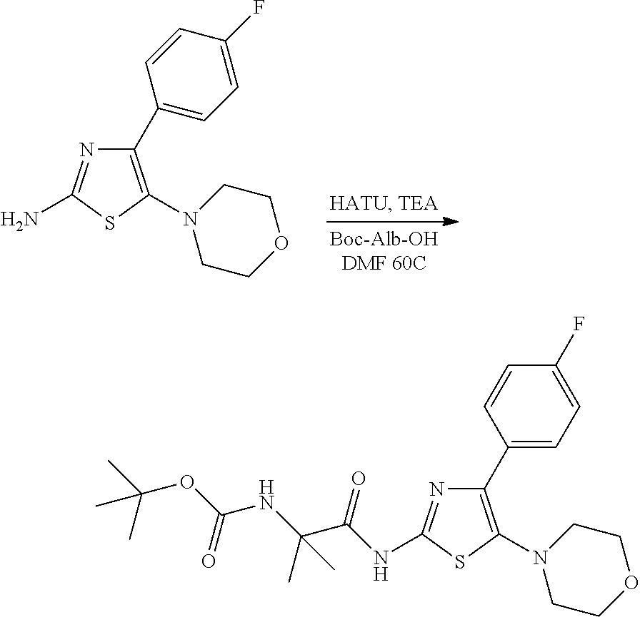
C1(C2=CC=C(F)C=C2)=C(N2CCOCC2)SC(N)=N1.C1(C2=CC=C(F)C=C2)=C(N2CCOCC2)SC(NC(C(NC(OC(C)(C)C)=O)(C)C)=O)=N1
